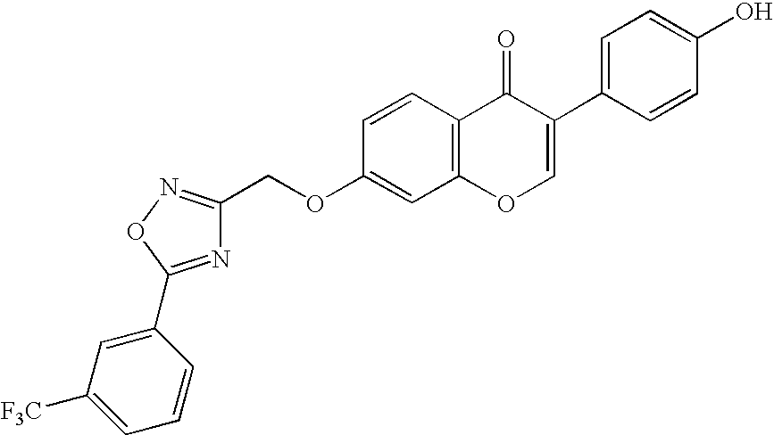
O1C(C2=CC([F3C])=CC=C2)=NC(COC2=CC3=C(C=C2)C(=O)C(C2=CC=C(O)C=C2)=CO3)=N1
